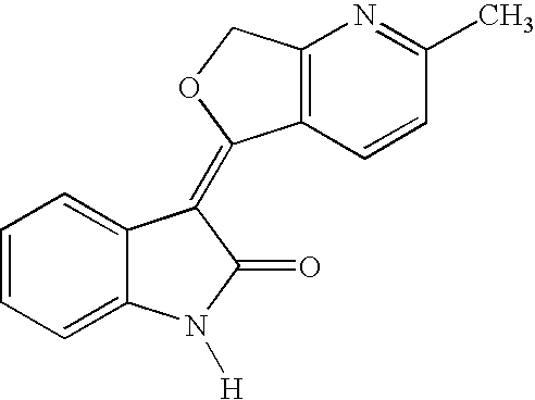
C1=CC=C2C(=C1)C(=C1C3=C(CO1)N=C(C)C=C3)C(=O)N2[H]
